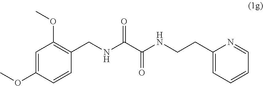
C1=C(OC)C=CC(CNC(C(NCCC2=CC=CC=N2)=O)=O)=C1OC
